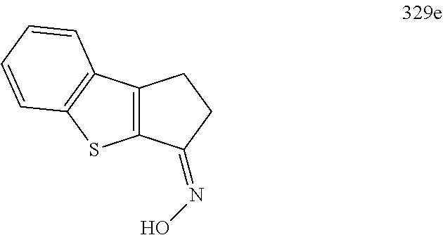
C12=C(C3=C(S1)C=CC=C3)CCC2=NO
